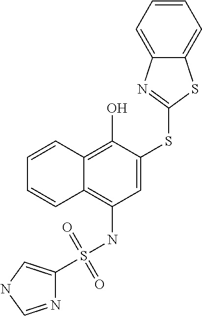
C1(S(NC2=C3C(=C(O)C(SC4=NC5=CC=CC=C5S4)=C2)C=CC=C3)(=O)=O)=CNC=N1
